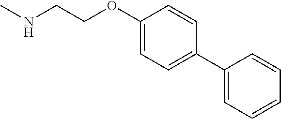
CNCCOC1=CC=C(C2=CC=CC=C2)C=C1
